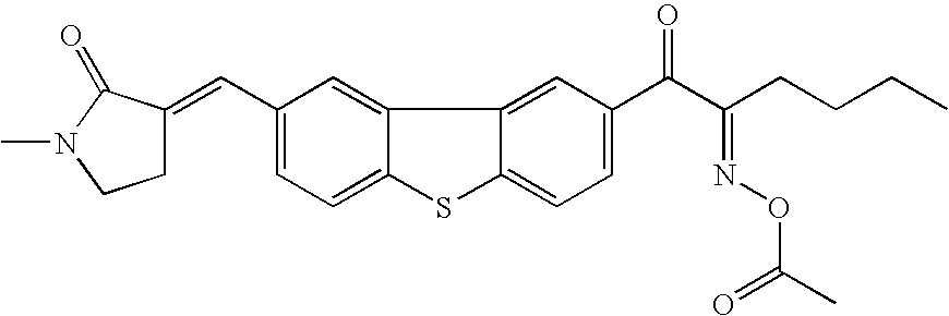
C1(C=C2CCN(C)C2=O)=CC=C2C(=C1)C1=CC(C(C(=NOC(=O)C)CCCC)=O)=CC=C1S2
